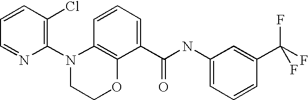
C1=CC(Cl)=C(N2CCOC3=C2C=CC=C3C(NC2=CC=CC(C(F)(F)F)=C2)=O)N=C1
